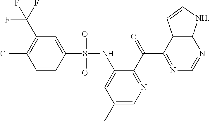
C12=C(C(C(=O)C3=NC=C(C)C=C3NS(C3=CC(C(F)(F)F)=C(Cl)C=C3)(=O)=O)=NC=N1)C=C[NH]2
